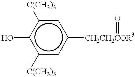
c1(O)c([C(CH3)3])cc([CH2CH2COR3]=O)cc1[C(CH3)3]
